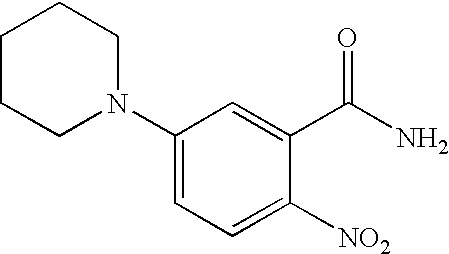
C1(N2CCCCC2)=CC=C([NO2])C(C(N)=O)=C1
